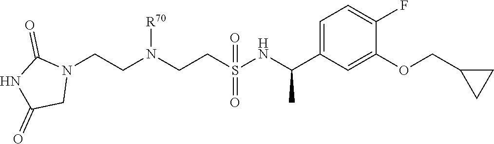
N1(CCN(CCS(NC(C2=CC=C(F)C(OCC3CC3)=C2)C)(=O)=O)[R])C(=O)NC(=O)C1
